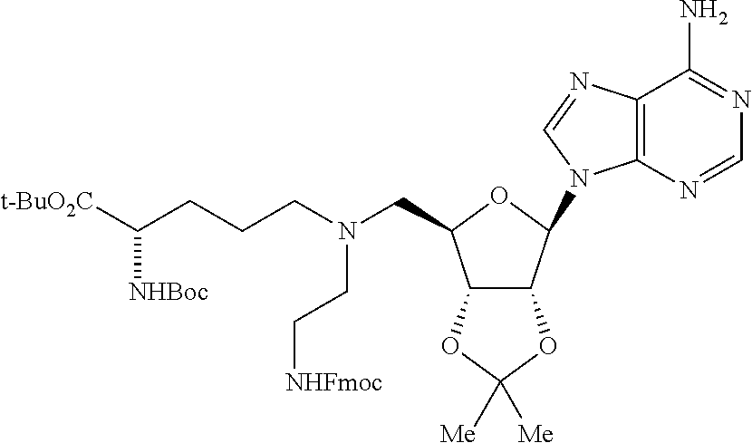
C12C(C(N3C4=C(N=C3)C(N)=NC=N4)OC1CN(CC[NHFmoc])CCCC([t-BuO2C])[NHBoc])OC([Me])([Me])O2
